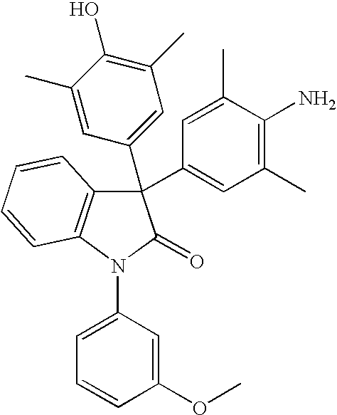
C1(C)=CC(C2(C3=CC(C)=C(N)C(C)=C3)C3=C(N(C4=CC=CC(OC)=C4)C2=O)C=CC=C3)=CC(C)=C1O
